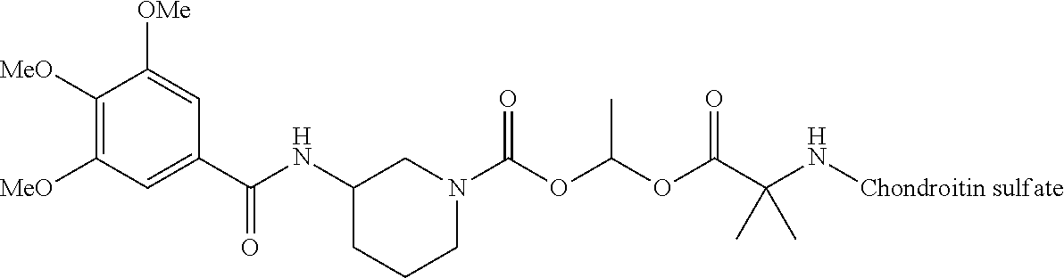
C1([MeO])=C([MeO])C=C(C(=O)NC2CCCN(C(OC(OC(C(N[Chondroitin sulfate])(C)C)=O)C)=O)C2)C=C1[OMe]
